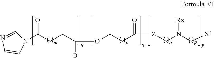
C(CCC(N1C=NC=C1)=O)(OCCC([Z]CN(C[X])[Rx])=O)=O
